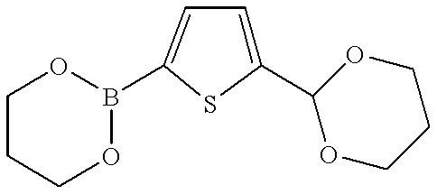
C1CCOB(C2=CC=C(C3OCCCO3)S2)O1
